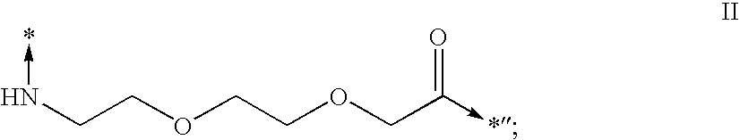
N(CCOCCOCC(=O)->*)->*
